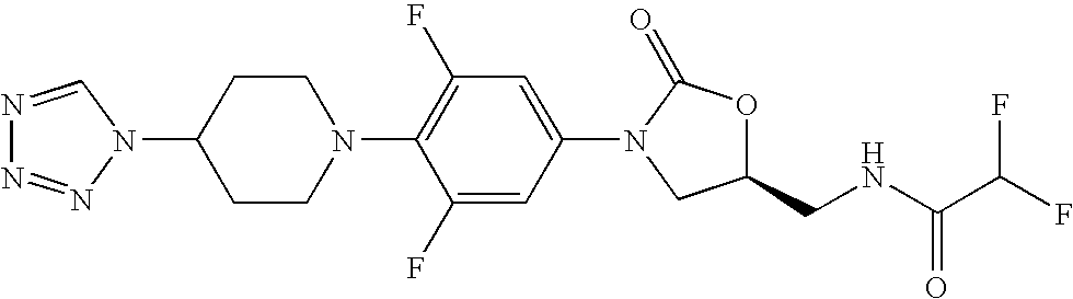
N1=CN(C2CCN(C3=C(F)C=C(N4C(=O)OC(CNC(C(F)F)=O)C4)C=C3F)CC2)N=N1
